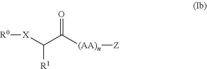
[R0][X]C(C([(AA)n][Z])=O)[R1]
